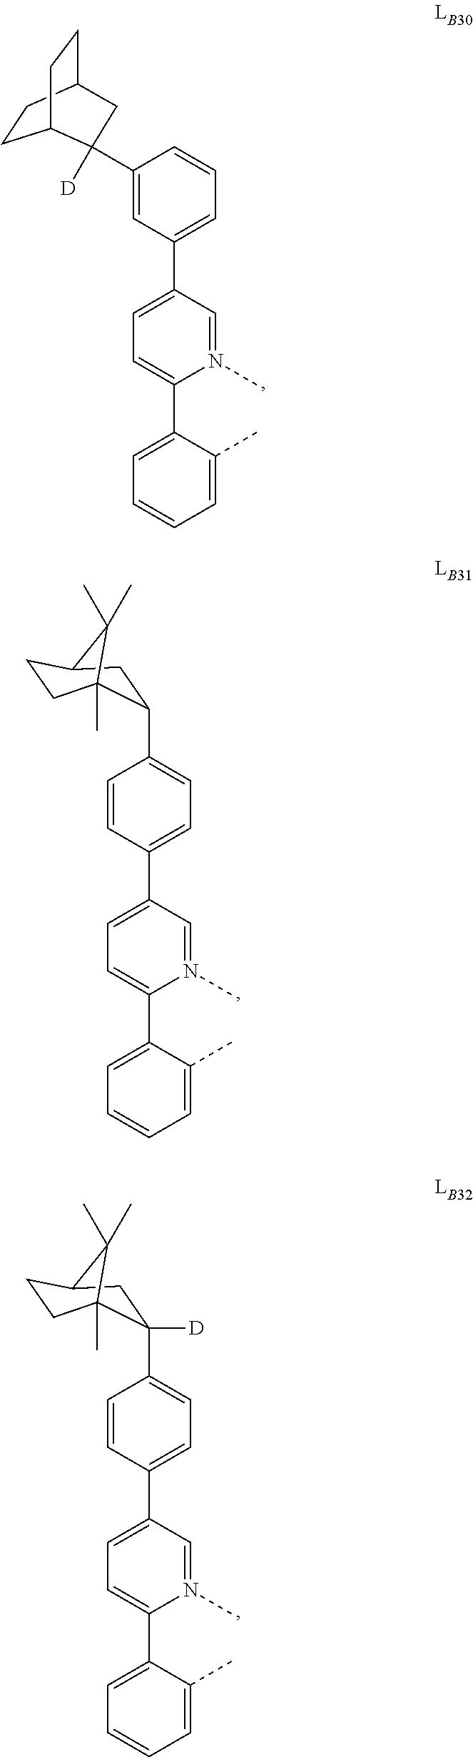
C1(C2([D])C3CCC(CC3)C2)=CC(C2=CC=C(C3=CC=CC=C3C)N(C)=C2)=CC=C1.C1=CC(C2=CC=C(C3=CC=CC=C3C)N(C)=C2)=CC=C1C1CC2CCC1(C)C2(C)C.C1=CC(C2=CC=C(C3=CC=CC=C3C)N(C)=C2)=CC=C1C1([D])CC2CCC1(C)C2(C)C
